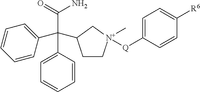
C1=CC(C(C(=O)N)(C2=CC=CC=C2)C2CC[N+](C)([Q]C3=CC=C([R6])C=C3)C2)=CC=C1
